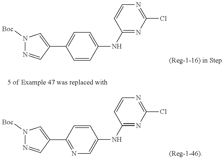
ClC1=NC=CC(NC2=CC=C(C3=CN([Boc])N=C3)C=C2)=N1.ClC1=NC=CC(NC2=CN=C(C3=CN([Boc])N=C3)C=C2)=N1
